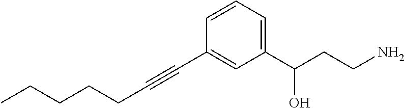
C1=CC(C#CCCCCC)=CC(C(CCN)O)=C1
